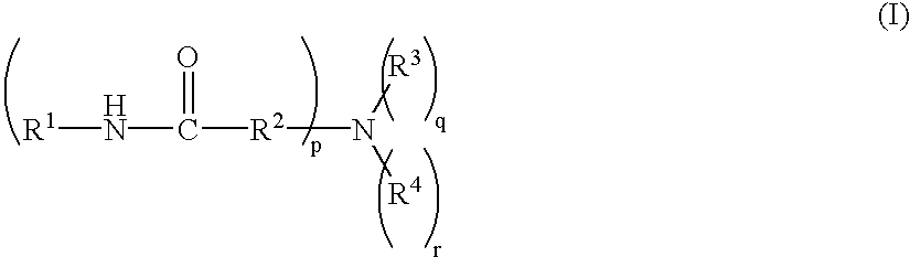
[R1]NC(=O)[R2]N([R3])[R4]
